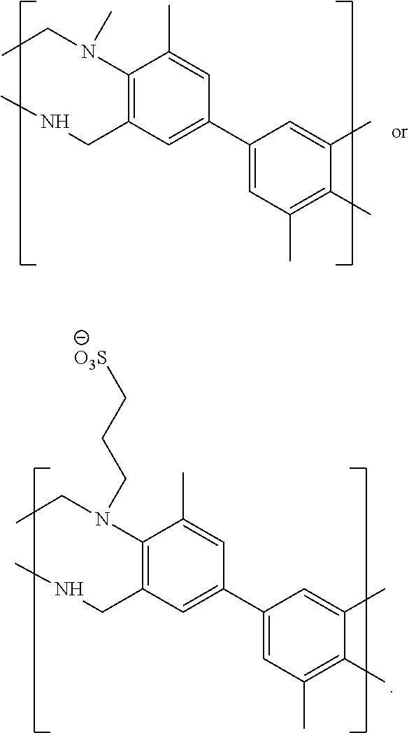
C1(C2=CC(CNC)=C(N(C)CC)C(C)=C2)=CC(C)=C(C)C(C)=C1.C1(C2=CC(CNC)=C(N(CCC[O3S])CC)C(C)=C2)=CC(C)=C(C)C(C)=C1
